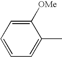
C1([OMe])=CC=CC=C1C
